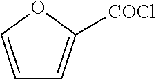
C1=COC([COCl])=C1
